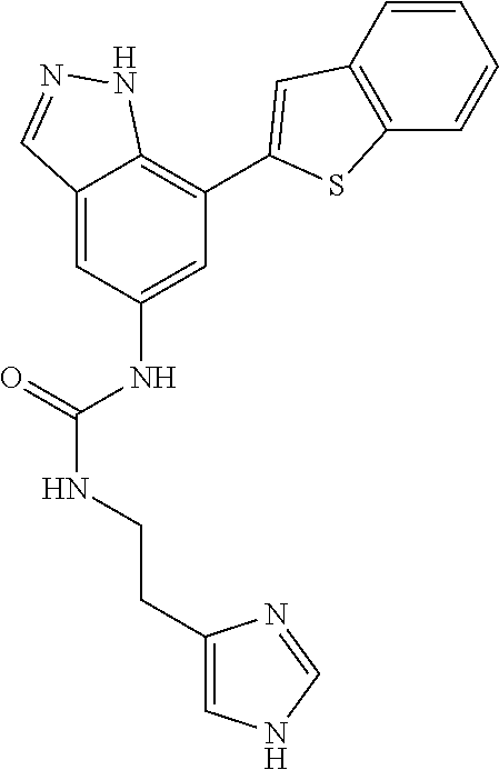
C12=CC(NC(NCCC3=CNC=N3)=O)=CC(C3=CC4=C(S3)C=CC=C4)=C1NN=C2
